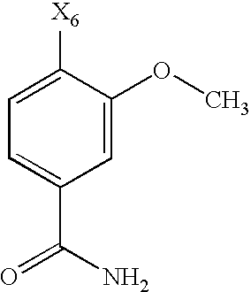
C1=C([X6])C(OC)=CC(C(N)=O)=C1
